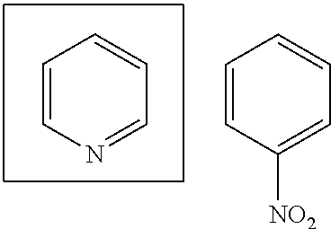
C1=CN=CC=C1.C1=CC([NO2])=CC=C1
